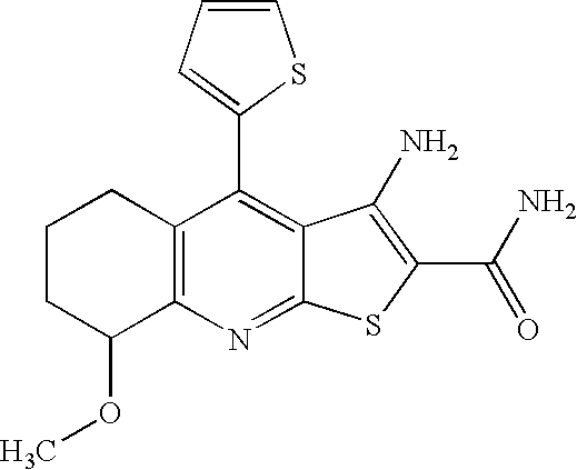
C1CC(OC)C2=C(C1)C(C1=CC=CS1)=C1C(=N2)SC(C(N)=O)=C1N
